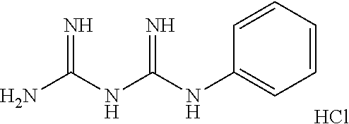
NC(NC(NC1=CC=CC=C1)=N)=N.Cl
